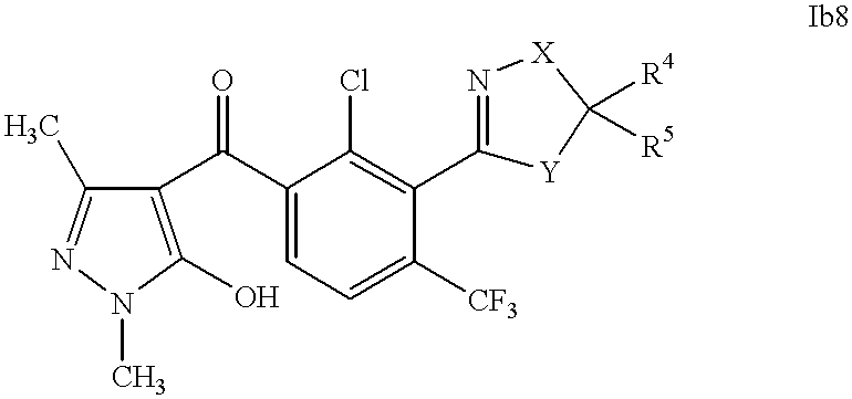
C1(C(C2=C(O)N(C)N=C2C)=O)=CC=C([CF3])C(C2=N[X]C([R4])([R5])[Y]2)=C1Cl
